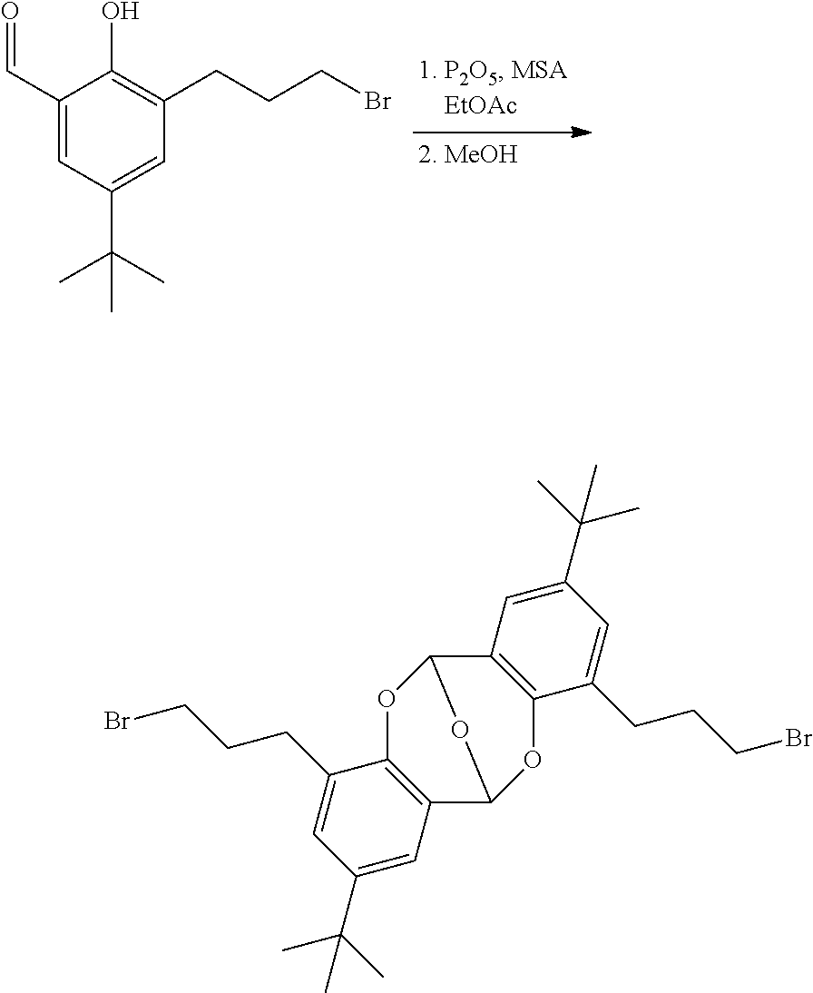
C1(C=O)=CC(C(C)(C)C)=CC(CCCBr)=C1O.O1C2=C(C3OC4=C(C1O3)C=C(C(C)(C)C)C=C4CCCBr)C=C(C(C)(C)C)C=C2CCCBr
